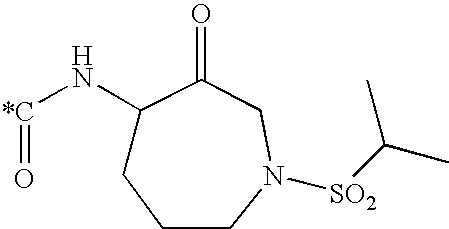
O=[*C]NC1CCCN([SO2]C(C)C)CC1=O
